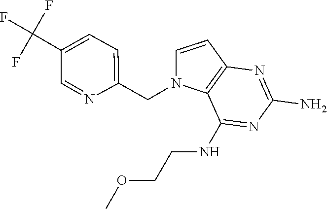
C1=CC2=C(N1CC1=CC=C(C(F)(F)F)C=N1)C(NCCOC)=NC(N)=N2
